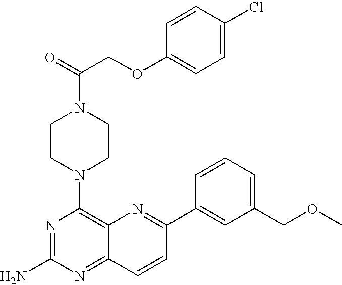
C1=C(Cl)C=CC(OCC(N2CCN(C3=C4C(=NC(N)=N3)C=CC(C3=CC(COC)=CC=C3)=N4)CC2)=O)=C1
